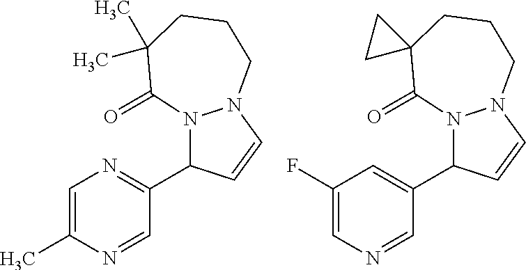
N12C(C3=NC=C(C)N=C3)C=CN1CCCC(C)(C)C2=O.N12C(C3=CC(F)=CN=C3)C=CN1CCCC1(C2=O)CC1
